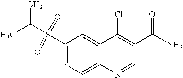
C(S(C1=CC=C2C(=C1)C(Cl)=C(C(N)=O)C=N2)(=O)=O)(C)C
